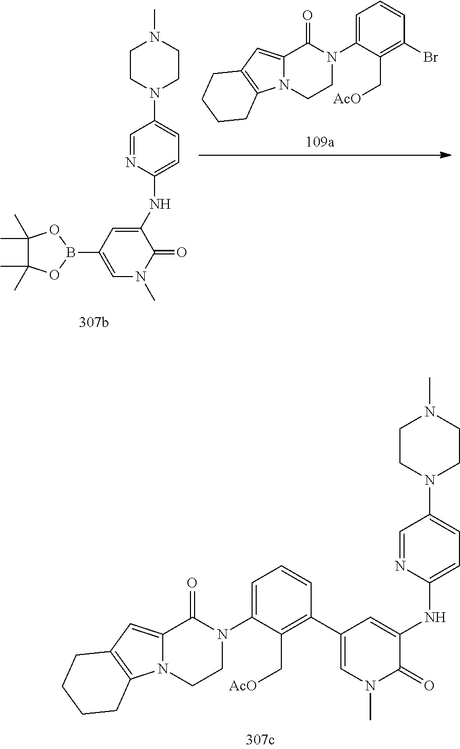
C1=C(N2C(=O)C3=CC4=C(N3CC2)CCCC4)C(C[AcO])=C(C2=CN(C)C(=O)C(NC3=CC=C(N4CCN(C)CC4)C=N3)=C2)C=C1.C1=NC(NC2=CC(B3OC(C)(C)C(C)(C)O3)=CN(C)C2=O)=CC=C1N1CCN(C)CC1.C1=C(N2C(=O)C3=CC4=C(N3CC2)CCCC4)C(C[AcO])=C(Br)C=C1
